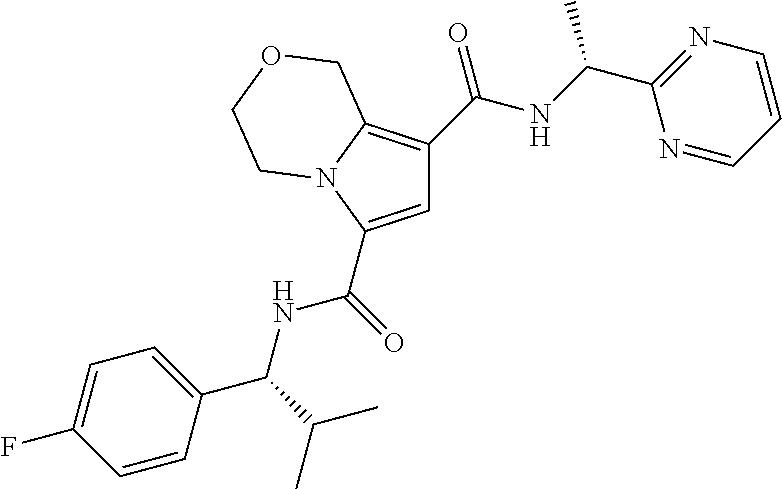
C1=C(C(=O)NC(C(C)C)C2=CC=C(F)C=C2)N2C(=C1C(=O)NC(C1=NC=CC=N1)C)COCC2
